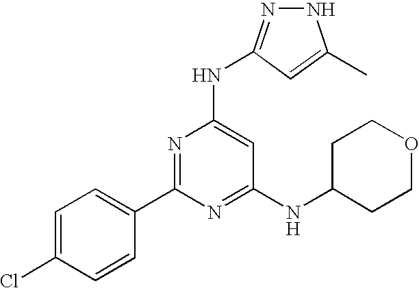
C1(C2=NC(NC3=NNC(C)=C3)=CC(NC3CCOCC3)=N2)=CC=C(Cl)C=C1.[H]
